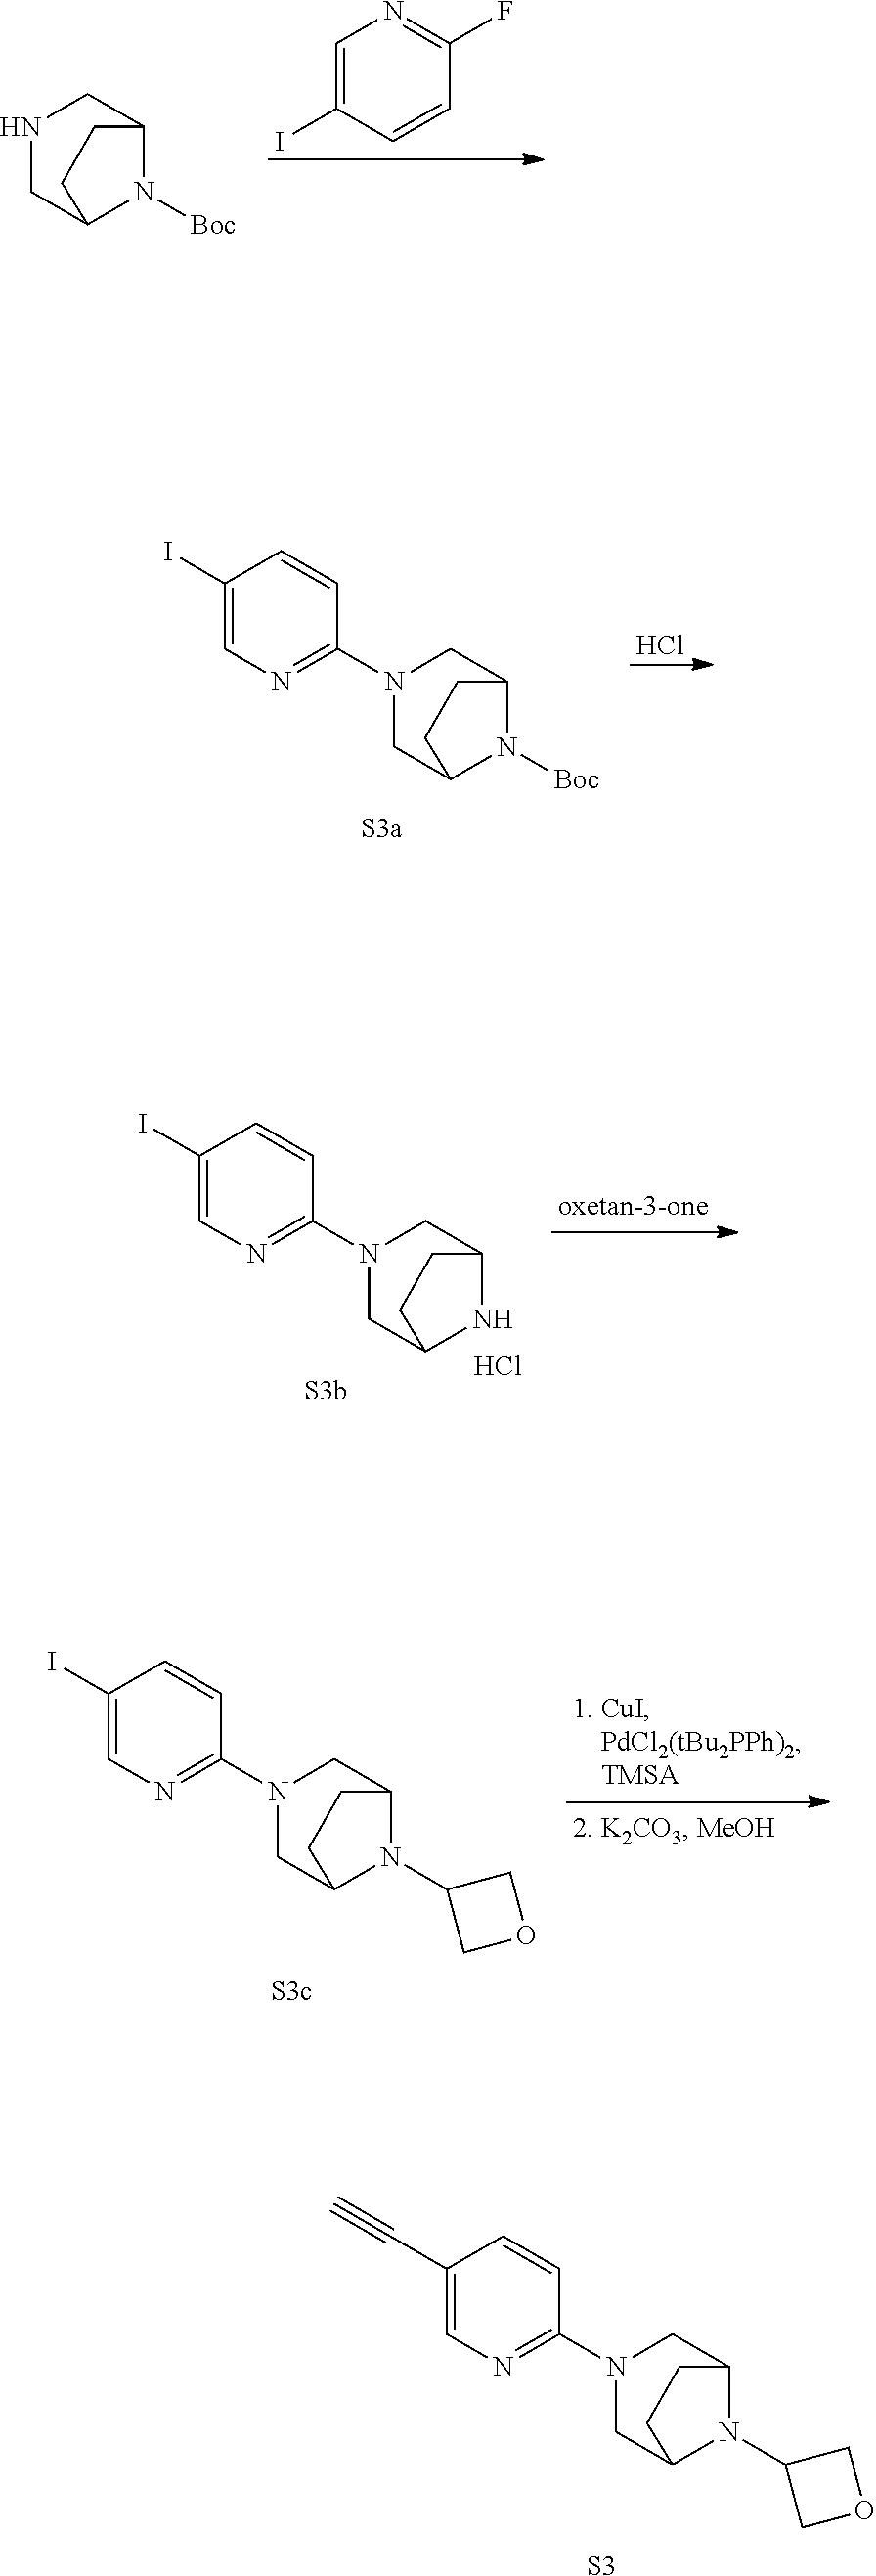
IC1=CN=C(F)C=C1.[Boc]N1C2CNCC1CC2.[S3a].Cl.IC1=CN=C(N2CC3N([Boc])C(C2)CC3)C=C1.[S3b].IC1=CN=C(N2CC3NC(C2)CC3)C=C1.Cl.[S3c].IC1=CN=C(N2CC3N(C4COC4)C(C2)CC3)C=C1.C#CC1=CN=C(N2CC3N(C4COC4)C(C2)CC3)C=C1.[S3]
